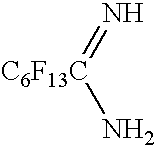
N=[C6F13C]N
